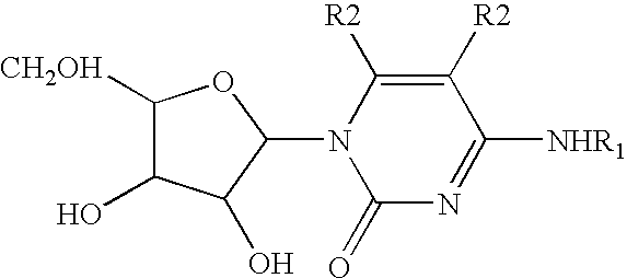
C1(=O)N=C([NHR1])C([R2])=C([R2])N1C1C(O)C(O)C([CH2OH])O1
